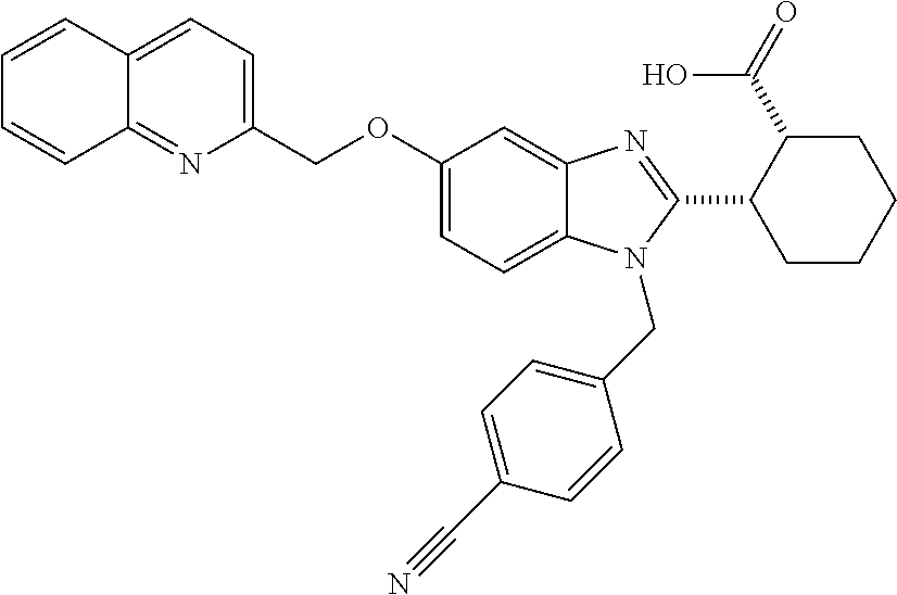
C1=CC2=CC=C(COC3=CC=C4C(=C3)N=C(C3CCCCC3C(=O)O)N4CC3=CC=C(C#N)C=C3)N=C2C=C1
